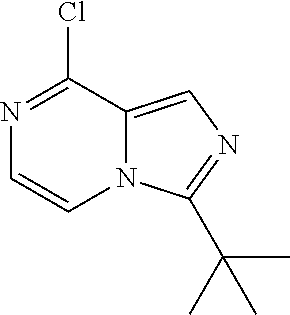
N1=C(Cl)C2=CN=C(C(C)(C)C)N2C=C1
